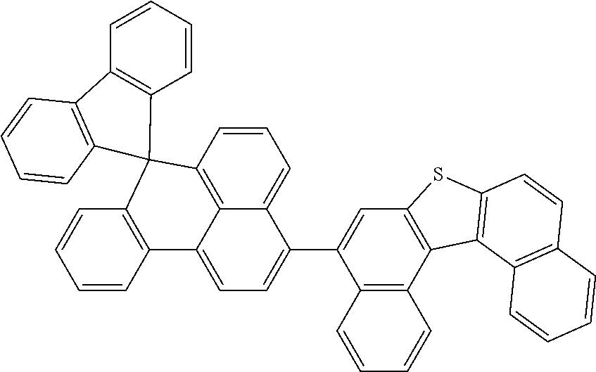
C1=CC2=C3C(=C1)C(C1=CC4=C(C5=C1C=CC=C5)C1=C(S4)C=CC4=C1C=CC=C4)=CC=C3C1=C(C=CC=C1)C21C2=C(C=CC=C2)C2=C1C=CC=C2
